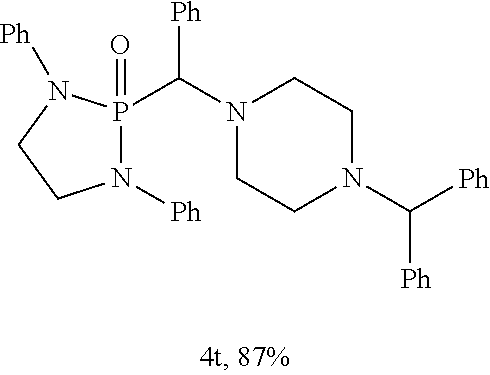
N1([Ph])P(=O)(C(N2CCN(C([Ph])[Ph])CC2)[Ph])N([Ph])CC1
